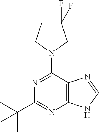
C1(C(C)(C)C)=NC2=C(C(N3CC(F)(F)CC3)=N1)N=CN2
